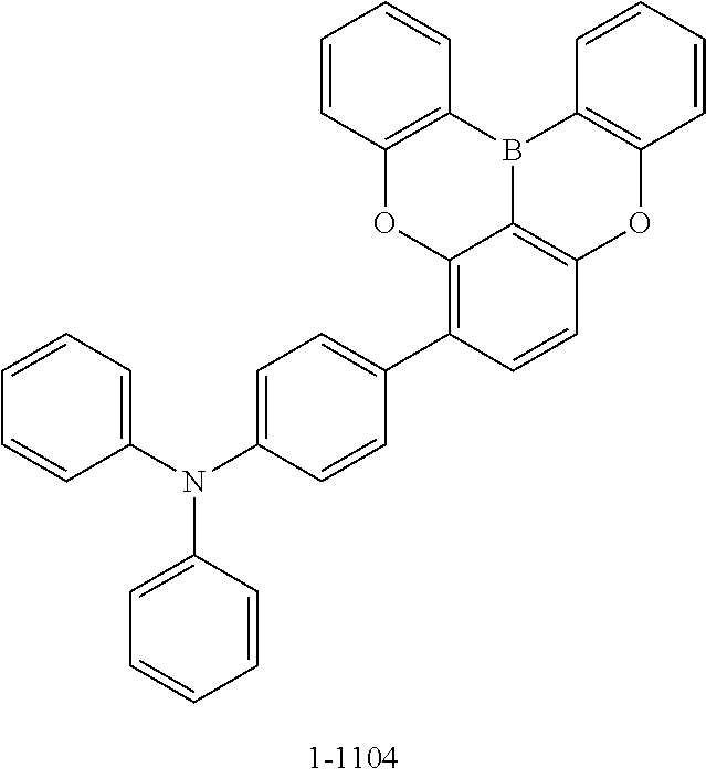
C1=CC2=C(C=C1)B1C3=C(C=CC=C3)OC3=C1C(=C(C1=CC=C(N(C4=CC=CC=C4)C4=CC=CC=C4)C=C1)C=C3)O2
